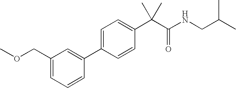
C1(COC)=CC=CC(C2=CC=C(C(C(NCC(C)C)=O)(C)C)C=C2)=C1
